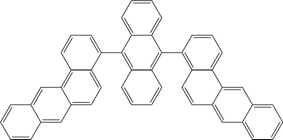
C1=CC=CC2=CC3=CC=C4C(=C3C=C12)C=CC=C4C1=C2C(=C(C3=C4C(=CC=C3)C3=CC5=CC=CC=C5C=C3C=C4)C3=CC=CC=C13)C=CC=C2
